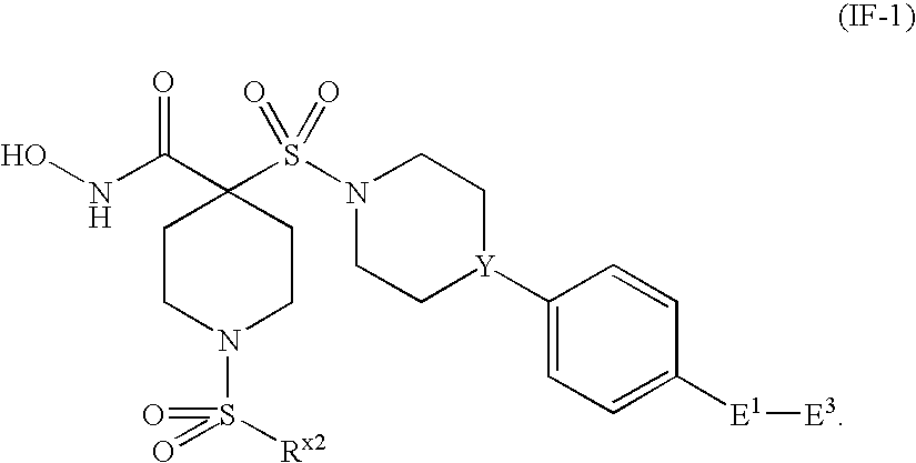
ONC(C1(S(N2CC[Y](C3=CC=C([E1][E3])C=C3)CC2)(=O)=O)CCN(S([Rx2])(=O)=O)CC1)=O
